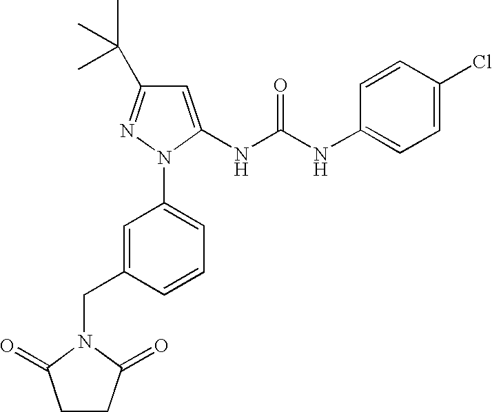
C1(CN2C(=O)CCC2=O)=CC(N2N=C(C(C)(C)C)C=C2NC(NC2=CC=C(Cl)C=C2)=O)=CC=C1
